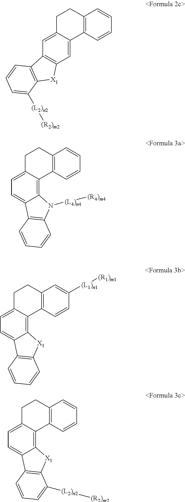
C12=C(C=CC=C1)C1=CC3=C(C=C1CC2)C1=C([X1]3)C([(L2)n2][(R2)m2])=CC=C1.C12=C(C=CC=C1)C1=C3C(=CC=C1CC2)C1=C(N3[(L4)n4][(R4)m4])C=CC=C1.C12=C(C=CC([(L1)n1][(R1)m1])=C1)C1=C3C(=CC=C1CC2)C1=C([X1]3)C=CC=C1.C12=C(C=CC=C1)C1=C3C(=CC=C1CC2)C1=C([X1]3)C([(L2)n2][(R2)m2])=CC=C1
